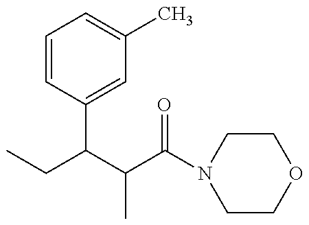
CCC(C(C(N1CCOCC1)=O)C)C1=CC(C)=CC=C1
